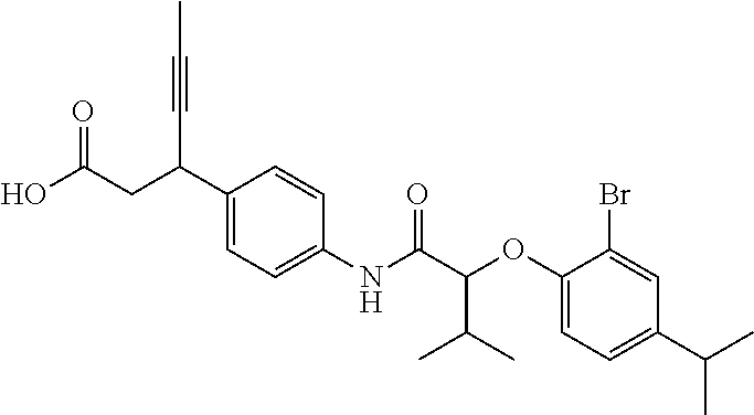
C1(C(CC(O)=O)C#CC)=CC=C(NC(C(OC2=CC=C(C(C)C)C=C2Br)C(C)C)=O)C=C1
